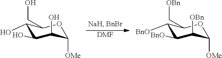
[DMF].C1(O)C(O)C(O)C([OMe])OC1CO.C1([BnO])C([BnO])C([OBn])C([OMe])OC1C[OBn]
